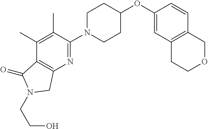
C1(OC2CCN(C3=NC4=C(C(=O)N(CCO)C4)C(C)=C3C)CC2)=CC2=C(C=C1)COCC2
